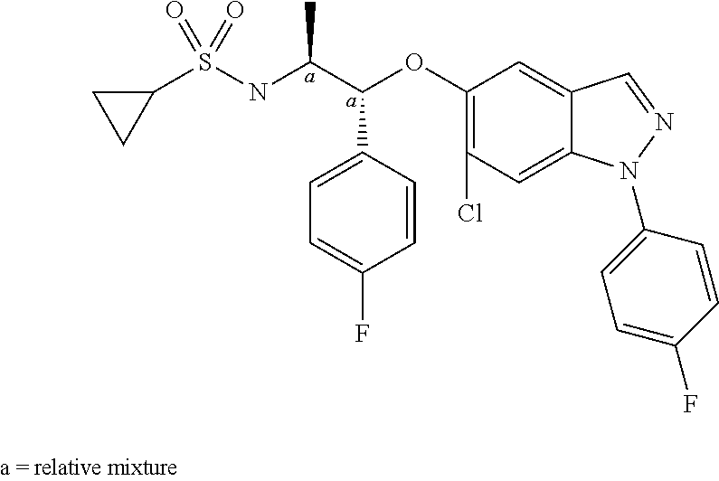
C1(S(NC(C(OC2=C(Cl)C=C3C(=C2)C=NN3C2=CC=C(F)C=C2)C2=CC=C(F)C=C2)C)(=O)=O)CC1
